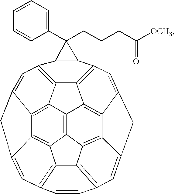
C12=C3C4=C5C6=C1C1=C7C=C6CC5=CC5=C4C4=C(C=C6C(=C34)C3=C2C1=C(C=C3C6)C1C7C1(C1=CC=CC=C1)CCCC([OCH3])=O)C=C5
